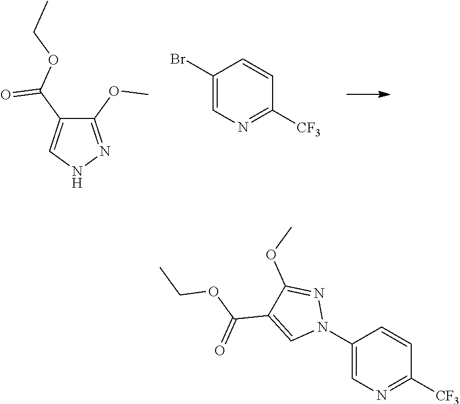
C1(OC)=NNC=C1C(OCC)=O.C1(Br)=CN=C([CF3])C=C1.C1(N2N=C(OC)C(C(=O)OCC)=C2)=CN=C([CF3])C=C1
